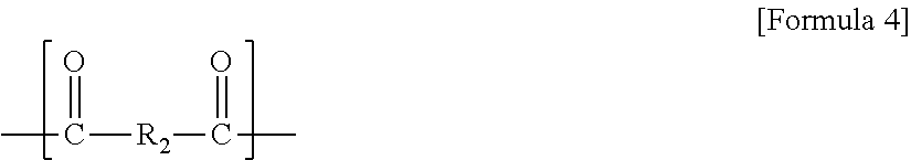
CC([R2]C(C)=O)=O
